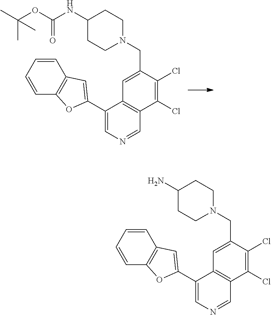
C1(Cl)=C(Cl)C(CN2CCC(NC(OC(C)(C)C)=O)CC2)=CC2=C1C=NC=C2C1=CC2=C(C=CC=C2)O1.C1(Cl)=C(Cl)C(CN2CCC(N)CC2)=CC2=C1C=NC=C2C1=CC2=C(C=CC=C2)O1
